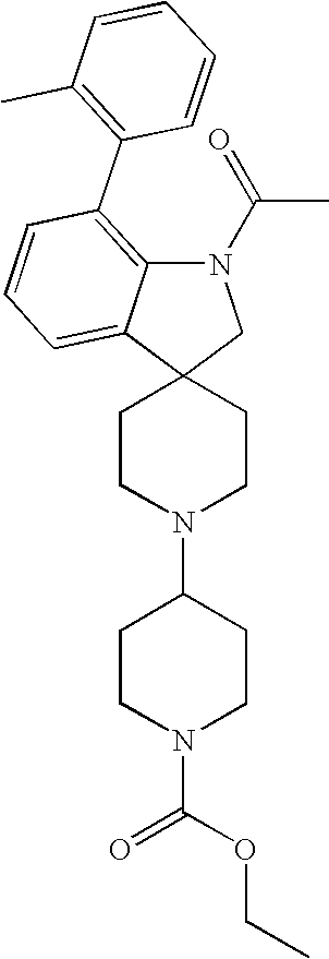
N1(C(=O)C)C2=C(C3=C(C)C=CC=C3)C=CC=C2C2(C1)CCN(C1CCN(C(OCC)=O)CC1)CC2
